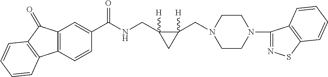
C12=C(C=CC(C(NCC3([H])C(CN4CCN(C5=NSC6=C5C=CC=C6)CC4)([H])C3)=O)=C1)C1=C(C2=O)C=CC=C1
